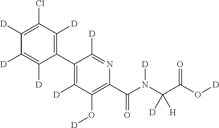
C1(C2=C([D])C(Cl)=C([D])C([D])=C2[D])=C([D])C(O[D])=C(C(N(C(C(O[D])=O)([D])[H])[D])=O)N=C1[D]
